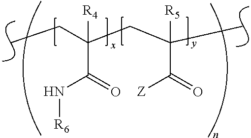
CCC(CC(C)([R5])C(=O)[Z])([R4])C(=O)N[R6]
